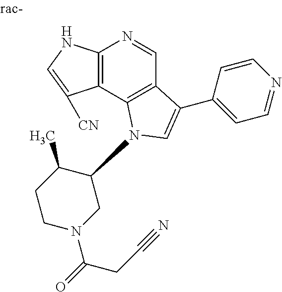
C12=C(C3=C(C=N1)C(C1=CC=NC=C1)=CN3C1C(C)CCN(C(=O)CC#N)C1)C([CN])=CN2
